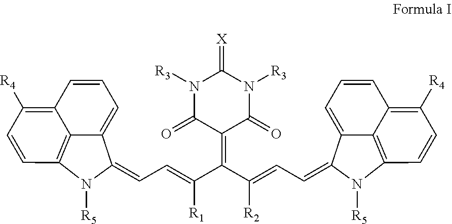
C12=C([R4])C=CC3=C1C(=CC=C2)C(=CC=C(C(C(=CC=C1C2=CC=CC4=C([R4])C=CC(=C42)N1[R5])[R2])=C1C(=O)N([R3])C(=[X])N([R3])C1=O)[R1])N3[R5]
